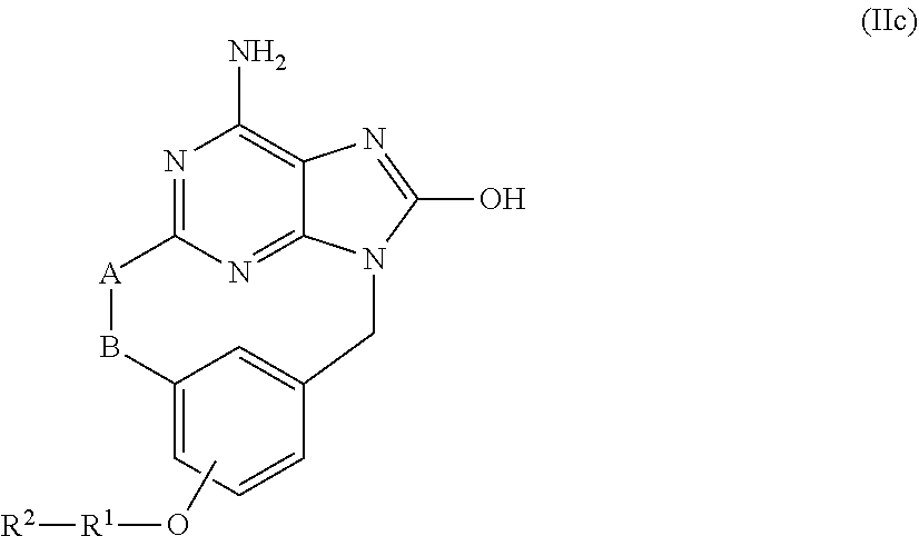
N1=C2N=C3C(=C1N)N=C(O)N3CC1=CC(=CC=C1)B[A]2.CO[R1][R2]
